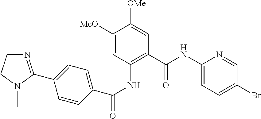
C1([MeO])=CC(NC(=O)C2=CC=C(C3=NCCN3C)C=C2)=C(C(NC2=CC=C(Br)C=N2)=O)C=C1[OMe]
